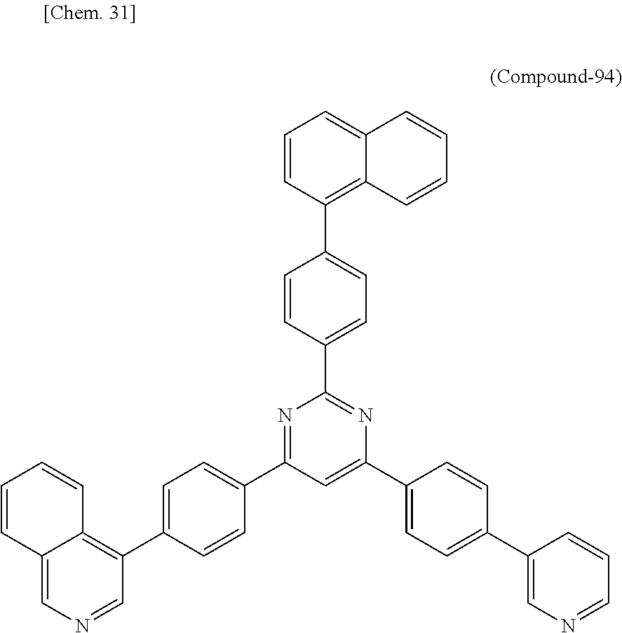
C12=CN=CC(C3=CC=C(C4=NC(C5=CC=C(C6=C7C(=CC=C6)C=CC=C7)C=C5)=NC(C5=CC=C(C6=CN=CC=C6)C=C5)=C4)C=C3)=C1C=CC=C2
